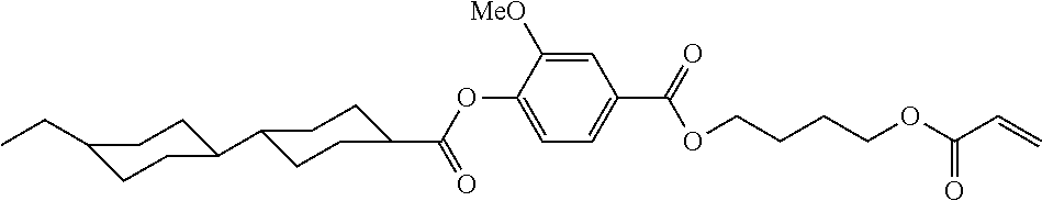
C(C)C1CCC(C2CCC(C(=O)OC3=CC=C(C(OCCCCOC(C=C)=O)=O)C=C3[MeO])CC2)CC1
